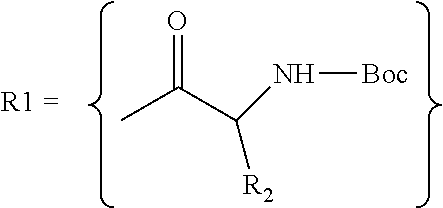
CC(C([R2])N[Boc])=O
